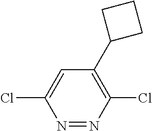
C1=C(Cl)N=NC(Cl)=C1C1CCC1
